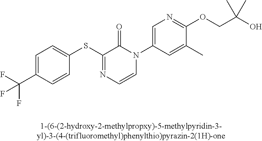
C1(SC2=NC=CN(C3=CN=C(OCC(O)(C)C)C(C)=C3)C2=O)=CC=C(C(F)(F)F)C=C1
